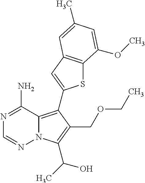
C1(N)=NC=NN2C1=C(C1=CC3=C(S1)C(OC)=CC(C)=C3)C(COCC)=C2C(O)C
